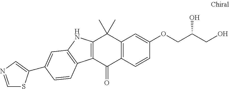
C12=C(C=CC(OCC(CO)O)=C1)C(=O)C1=C(C2(C)C)NC2=C1C=CC(C1=CN=CS1)=C2
